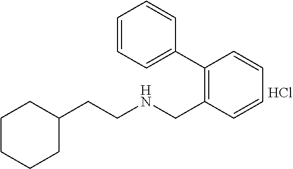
C1=CC=CC(C2=CC=CC=C2)=C1CNCCC1CCCCC1.Cl
